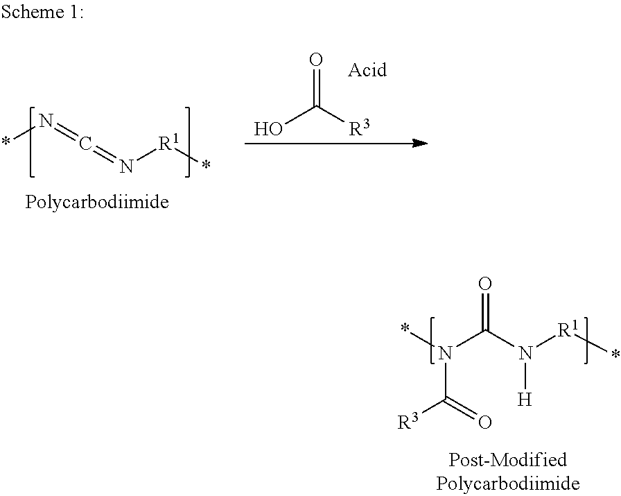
*N(C(N([R1]*)[H])=O)C(=O)[R3].*N=C=N[R1]*.O=C([R3])O
